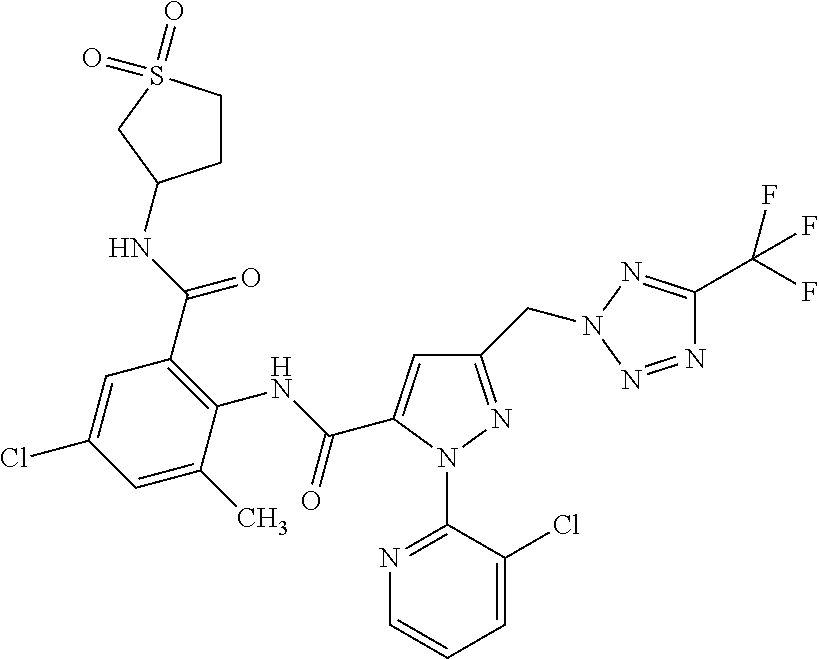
C1CS(=O)(=O)CC1NC(=O)C1=C(NC(=O)C2=CC(CN3N=C(C(F)(F)F)N=N3)=NN2C2=NC=CC=C2Cl)C(C)=CC(Cl)=C1
